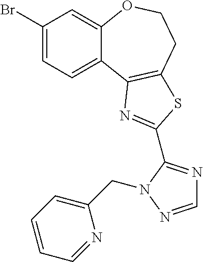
C1(Br)=CC=C2C(=C1)OCCC1=C2N=C(C2=NC=NN2CC2=CC=CC=N2)S1
